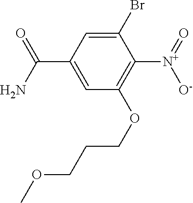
NC(C1=CC(OCCCOC)=C([N+](=O)[O-])C(Br)=C1)=O
